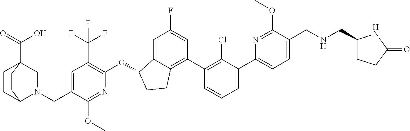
C(C1=CC(C(F)(F)F)=C(OC2C3=CC(F)=CC(C4=C(Cl)C(C5=CC=C(CNCC6CCC(=O)N6)C(OC)=N5)=CC=C4)=C3CC2)N=C1OC)N1C2CCC(C(O)=O)(C1)CC2
